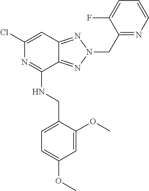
C12=NN(CC3=NC=CC=C3F)N=C1C(NCC1=CC=C(OC)C=C1OC)=NC(Cl)=C2
